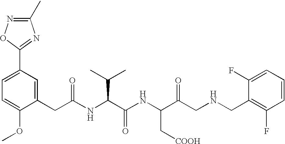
C1=C(OC)C(CC(NC(C(NC(C(CNCC2=C(F)C=CC=C2F)=O)C[COOH])=O)C(C)C)=O)=CC(C2=NC(C)=NO2)=C1
